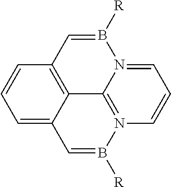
C1=C2C3=C(C=C1)C=B([R])N1=CC=CN(=C31)B([R])=C2
